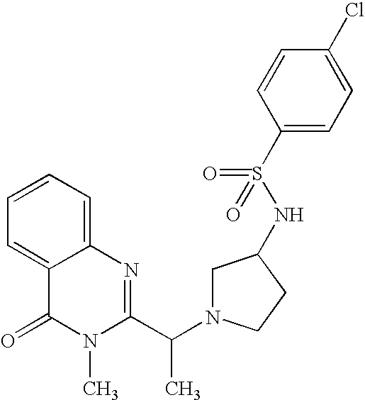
C1=C2C(=CC=C1)N=C(C(N1CC(NS(C3=CC=C(Cl)C=C3)(=O)=O)CC1)C)N(C)C2=O
